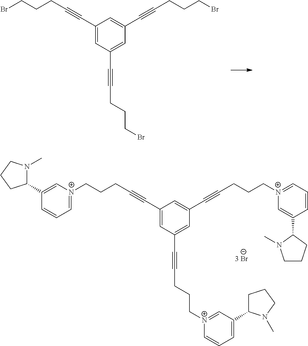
C1(C#CCCCBr)=CC(C#CCCCBr)=CC(C#CCCCBr)=C1.C1(C#CCCC[N+]2=CC=CC(C3N(C)CCC3)=C2)=CC(C#CCCC[N+]2=CC(C3CCCN3C)=CC=C2)=CC(C#CCCC[N+]2=CC=CC(C3N(C)CCC3)=C2)=C1
